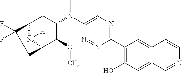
C1(C2=C(O)C=C3C(=C2)C=CN=C3)=NC=C(N(C2CC3N([H])C(C2OC)CC3(F)F)C)N=N1
